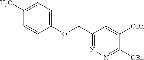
C(C1=NN=C([OBn])C([OBn])=C1)OC1=CC=C(C)C=C1
